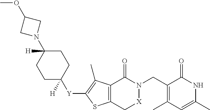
C12=C(C(C)=C([Y]C3([H])CCC(N4CC(OC)C4)([H])CC3)S1)C(=O)N(CC1=C(C)C=C(C)NC1=O)[X]C2
